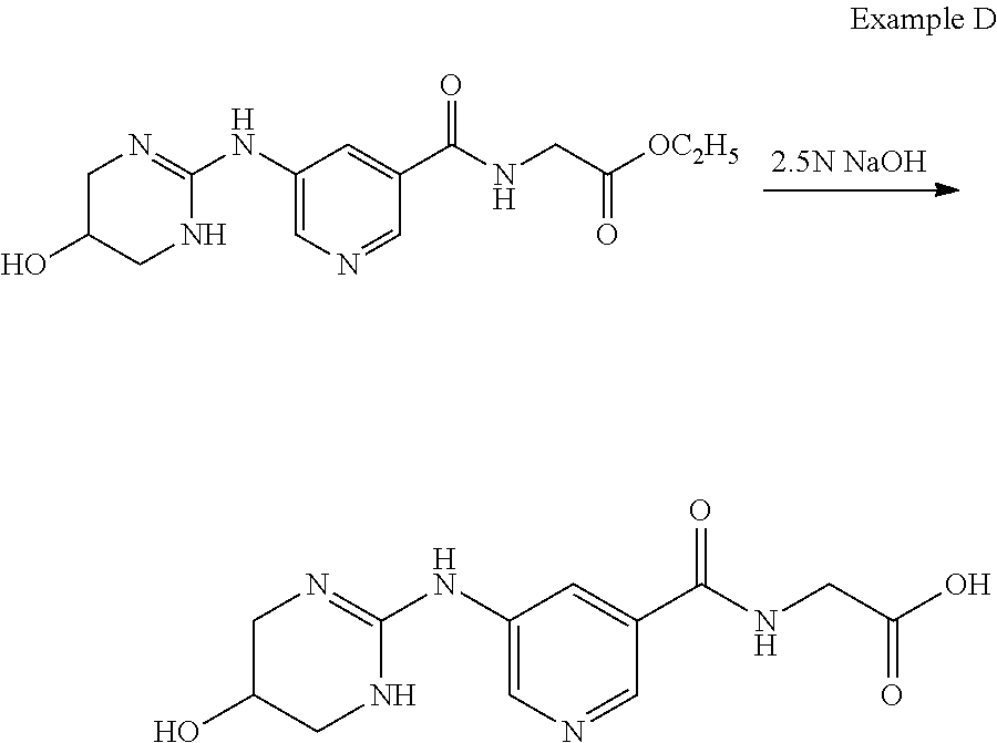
C1C(O)CNC(NC2=CN=CC(C(NCC(O)=O)=O)=C2)=N1.C1C(O)CNC(NC2=CN=CC(C(NCC([OC2H5])=O)=O)=C2)=N1
